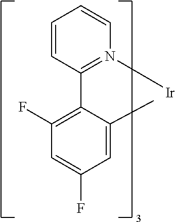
C1=CC=CC(C2=C(F)C=C(F)C=C2C)=N1[Ir]
